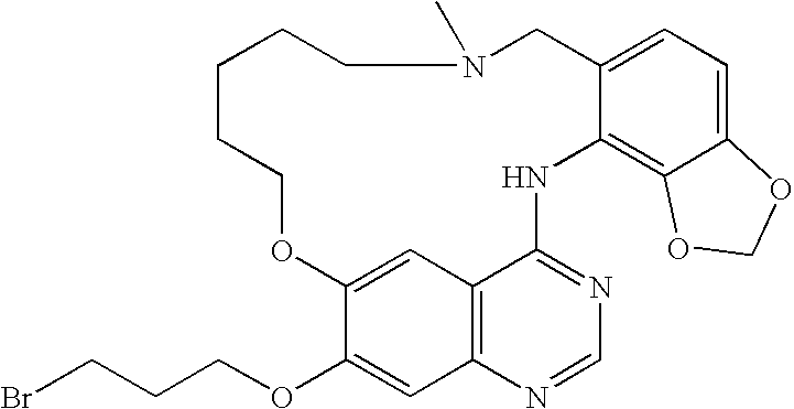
C1=C2C(=C3C(=C1)CN(C)CCCCCOC1=CC4=C(N=CN=C4N3)C=C1OCCCBr)OCO2
